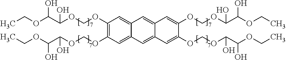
C1(OCOC(C(OCC)O)O)=C(OCOC(C(OCC)O)O)C=C2C(=C1)C=C1C(=C2)C=C(OCOC(C(OCC)O)O)C(OCOC(C(OCC)O)O)=C1
